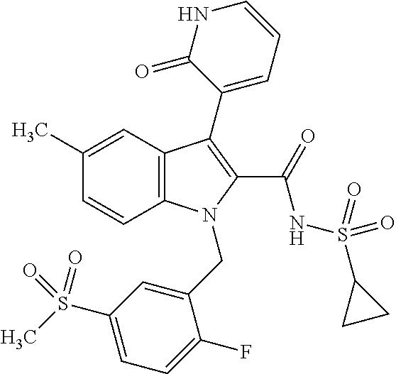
C12=C(C=C(C)C=C1)C(C1=CC=CNC1=O)=C(C(=O)NS(C1CC1)(=O)=O)N2CC1=CC(S(C)(=O)=O)=CC=C1F
